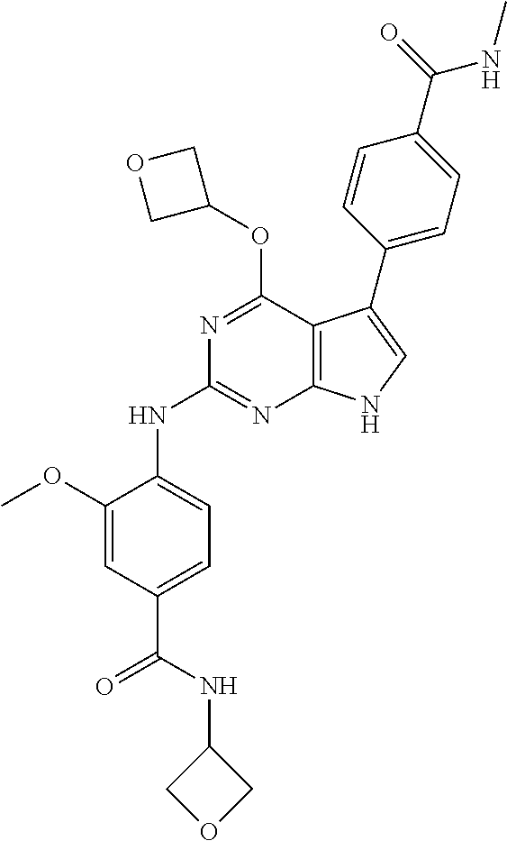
N1=C(OC2COC2)C2=C(N=C1NC1=CC=C(C(=O)NC3COC3)C=C1OC)NC=C2C1=CC=C(C(=O)NC)C=C1
